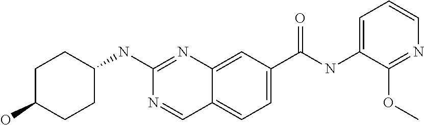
C1(O)CCC(NC2=NC3=CC(C(NC4=CC=CN=C4OC)=O)=CC=C3C=N2)CC1
